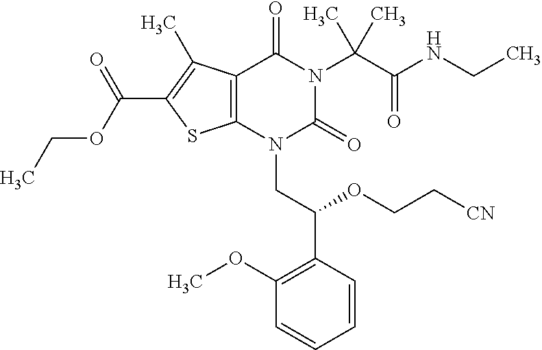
C12=C(C(C)=C(C(OCC)=O)S1)C(=O)N(C(C(=O)NCC)(C)C)C(=O)N2CC(C1=C(OC)C=CC=C1)OCC[CN]
